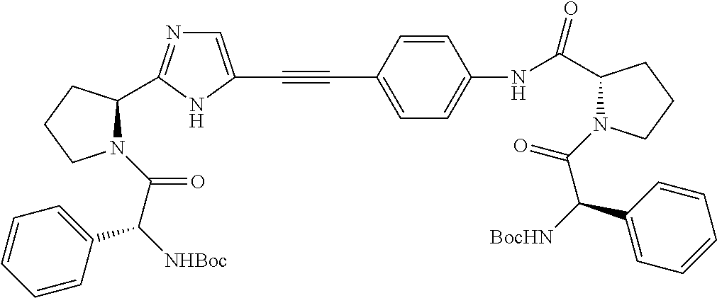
C1=C(C#CC2=CN=C(C3N(C(C([NHBoc])C4=CC=CC=C4)=O)CCC3)N2)C=CC(NC(=O)C2N(C(C(C3=CC=CC=C3)[BocHN])=O)CCC2)=C1
